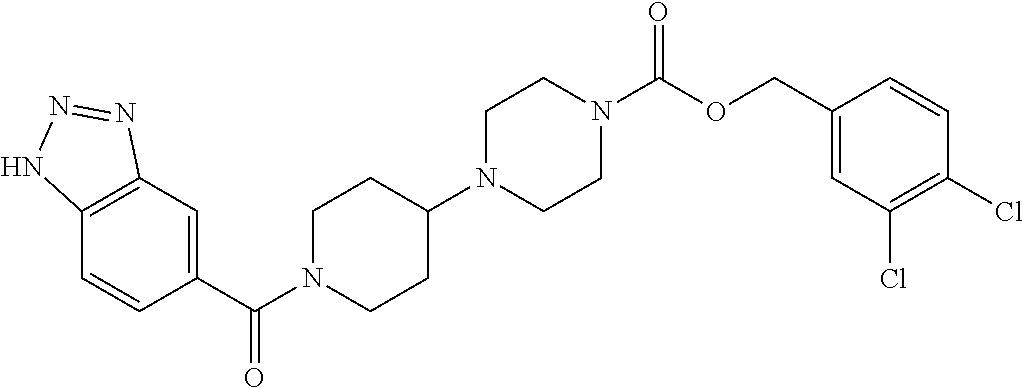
C12=C(C=C(C(N3CCC(N4CCN(C(OCC5=CC(Cl)=C(Cl)C=C5)=O)CC4)CC3)=O)C=C1)N=NN2
